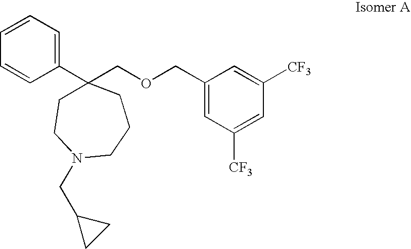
C1=CC=CC=C1C1(COCC2=CC([CF3])=CC([CF3])=C2)CCN(CC2CC2)CCC1
